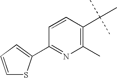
C1=CC=C(C2=NC(C)=C(C(C)(C)C)C=C2)S1
